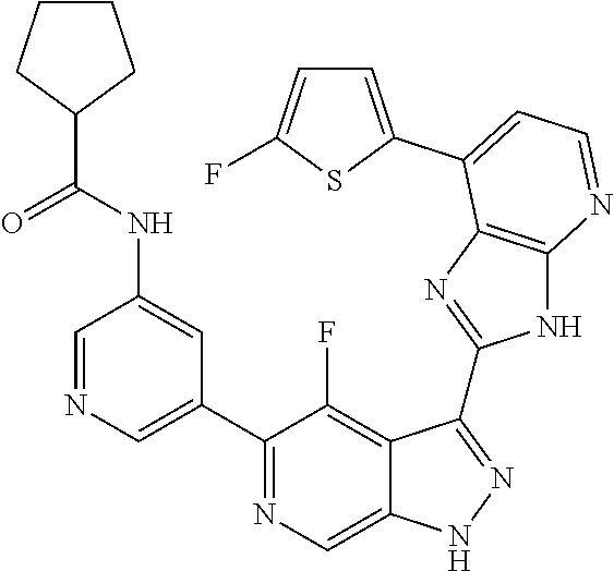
C1=NC=C(C2=NC=C3C(=C2F)C(C2=NC4=C(N2)N=CC=C4C2=CC=C(F)S2)=NN3)C=C1NC(C1CCCC1)=O
